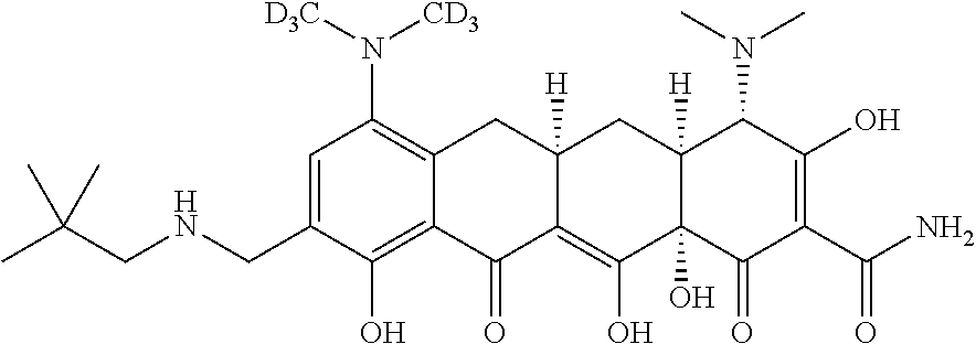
C1=C(CNCC(C)(C)C)C(O)=C2C(=C1N([D3C])[CD3])CC1([H])C(=C(O)C3(O)C([H])(C1)C(N(C)C)C(O)=C(C(N)=O)C3=O)C2=O
